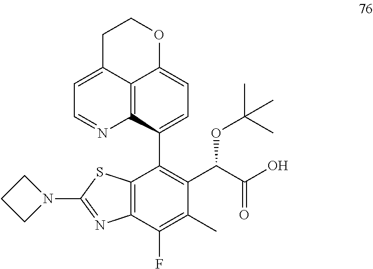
C1(C2=C(C(OC(C)(C)C)C(O)=O)C(C)=C(F)C3=C2SC(N2CCC2)=N3)=CC=C2C3=C1N=CC=C3CCO2
